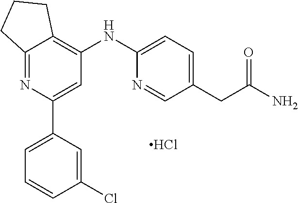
Cl.C12=NC(C3=CC=CC(Cl)=C3)=CC(NC3=CC=C(CC(N)=O)C=N3)=C1CCC2
